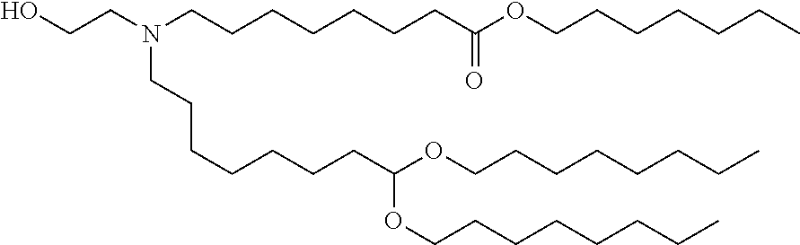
C(CCCC)CCCOC(CCCCCCCN(CCO)CCCCCCCC(=O)OCCCCCCC)OCCCCCCCC
